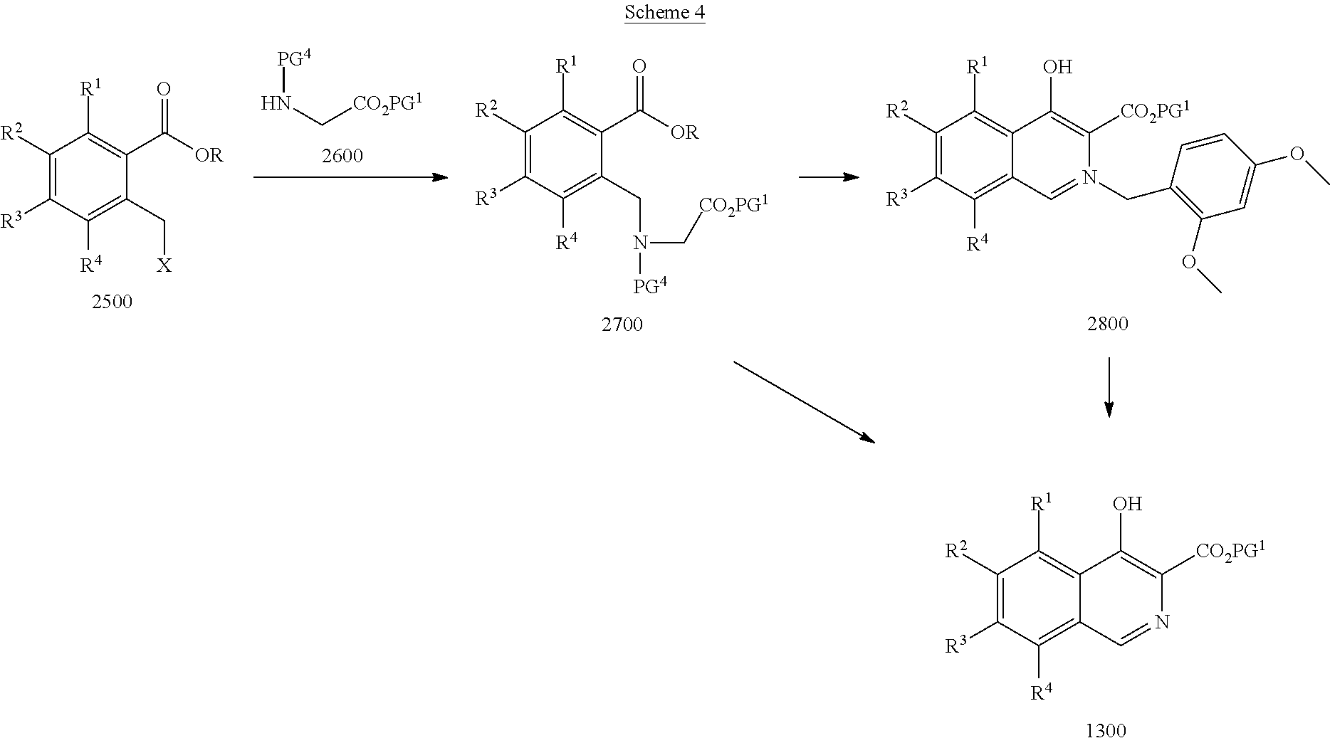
C1([R2])=C([R3])C([R4])=C2C(=C1[R1])C(O)=C([CO2PG1])N(CC1=C(OC)C=C(OC)C=C1)=C2.C1([R2])=C([R3])C([R4])=C(CN([PG4])C[CO2PG1])C(C([OR])=O)=C1[R1].C1([R2])=C([R3])C([R4])=C(C[X])C(C([OR])=O)=C1[R1].[PG4]NC[CO2PG1].C1([R2])=C([R3])C([R4])=C2C(=C1[R1])C(O)=C([CO2PG1])N=C2
